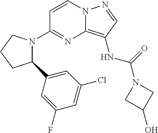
C1=CN2C(=C(NC(N3CC(O)C3)=O)C=N2)N=C1N1C(C2=CC(Cl)=CC(F)=C2)CCC1
